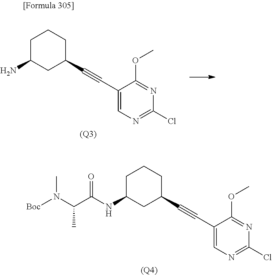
C1C(N)CC(C#CC2=CN=C(Cl)N=C2OC)CC1.[(Q3)].C1C(NC(=O)C(C)N(C)[Boc])CC(C#CC2=CN=C(Cl)N=C2OC)CC1.[(Q4)]
